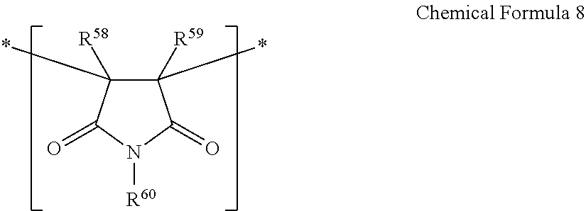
C1([R59])(*)C(=O)N([R60])C(=O)C1([R58])*
